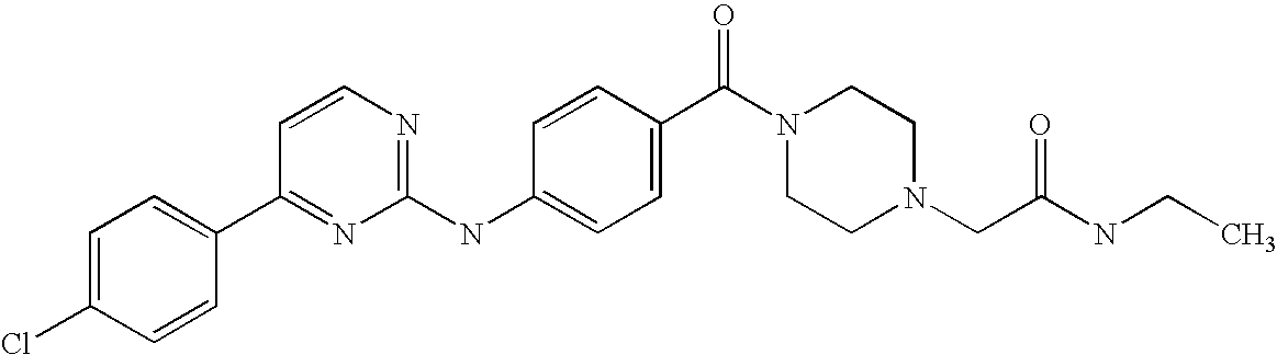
C1=C(Cl)C=CC(C2=NC(NC3=CC=C(C(N4CCN(CC(NCC)=O)CC4)=O)C=C3)=NC=C2)=C1
